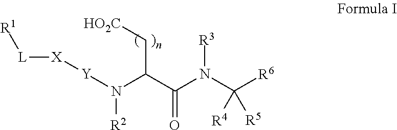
[R1][L][X][Y]N([R2])C(C[HO2C])C(=O)N([R3])C([R6])([R4])[R5]
